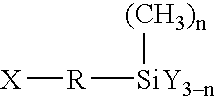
[(CH3)n][SiY3n][R][X]
